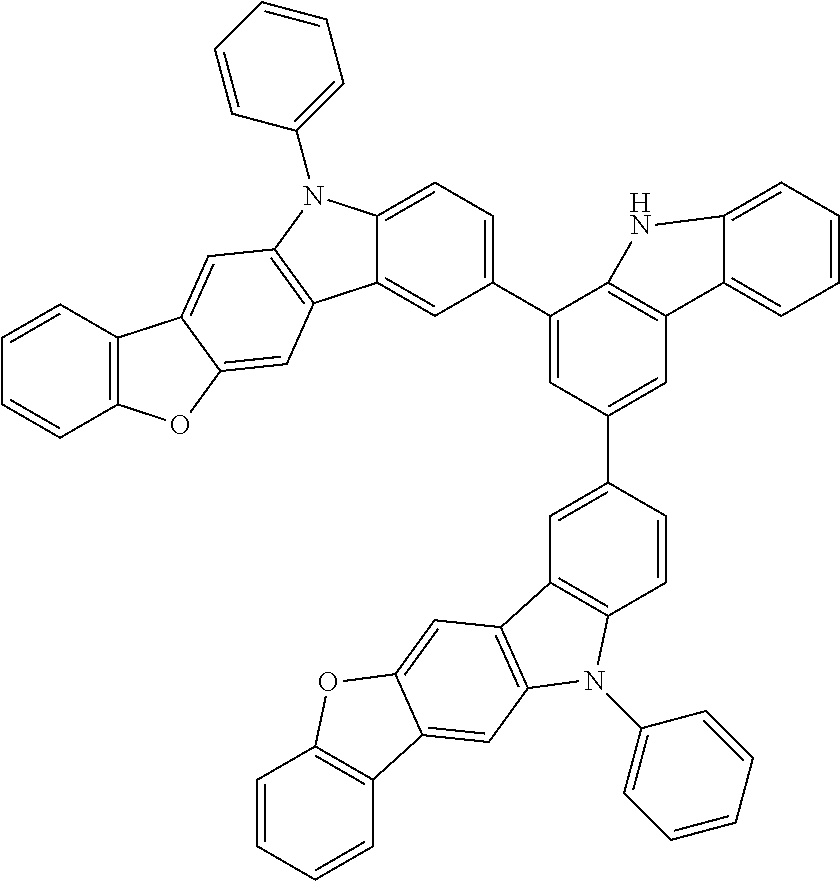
C1(C2=CC=C3C(=C2)C2=C(N3C3=CC=CC=C3)C=C3C(=C2)OC2=C3C=CC=C2)=CC(C2=CC3=C(C=C2)N(C2=CC=CC=C2)C2=C3C=C3C(=C2)C2=C(O3)C=CC=C2)=CC2=C1NC1=CC=CC=C21
